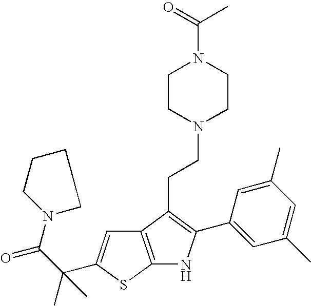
N1(C(C(C)(C)C2=CC3=C(S2)NC(C2=CC(C)=CC(C)=C2)=C3CCN2CCN(C(C)=O)CC2)=O)CCCC1
